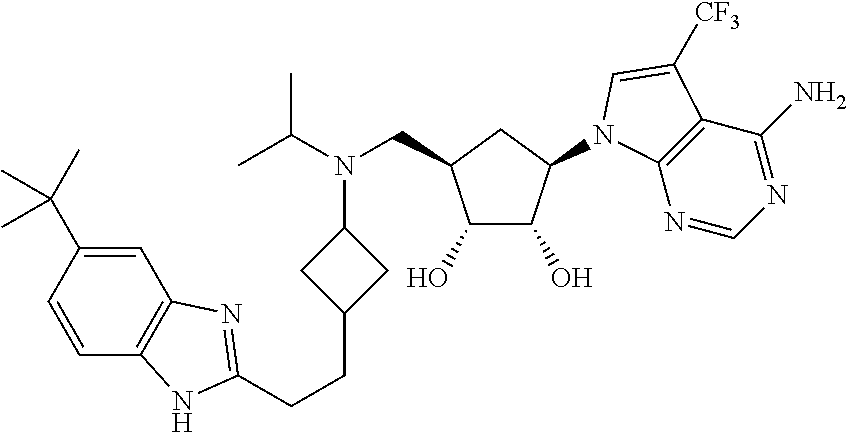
C1=C(C(C)(C)C)C=CC2=C1N=C(CCC1CC(N(C(C)C)CC3CC(N4C5=C(C(N)=NC=N5)C([CF3])=C4)C(O)C3O)C1)N2
